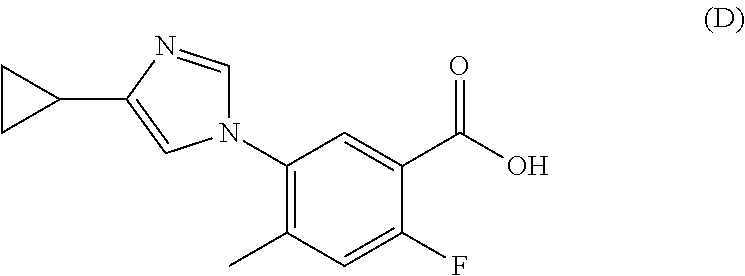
N1(C2=C(C)C=C(F)C(C(O)=O)=C2)C=NC(C2CC2)=C1
